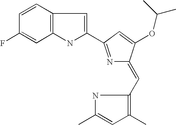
C1=CC2=C(C=C1F)NC(C1=NC(=CC3=C(C)C=C(C)N3)C(OC(C)C)=C1)=C2
